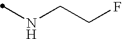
N(CCF)C
